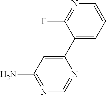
C1(C2=CC(N)=NC=N2)=CC=CN=C1F
